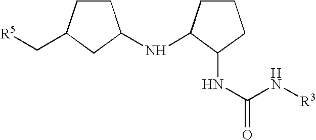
N(C(N[R3])=O)C1CCCC1NC1CCC(C[R5])C1
